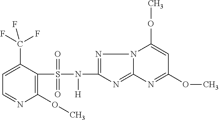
C1=C(C(F)(F)F)C(S(N([H])C2=NN3C(OC)=CC(OC)=NC3=N2)(=O)=O)=C(OC)N=C1
